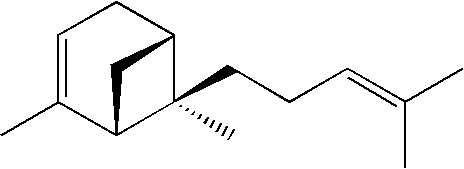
C1=C(C)C2C(C)(CCC=C(C)C)C(C1)C2
